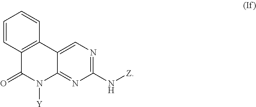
C1=CC2=C(C=C1)C1=CN=C(N[Z])N=C1N([Y])C2=O
